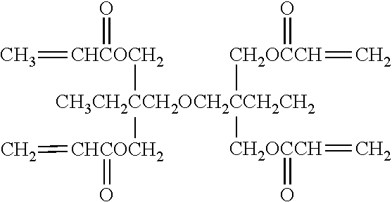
C=[CHCOCH2](=O)[CH3CH2C][CHCOCH2](=C)=O.[CH2OCH2CCH2CH2]([CH2OCCH](=O)=C)[CH2OCCH](=C)=O
